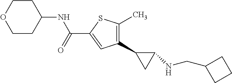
N(C(C1=CC(C2CC2NCC2CCC2)=C(C)S1)=O)C1CCOCC1
